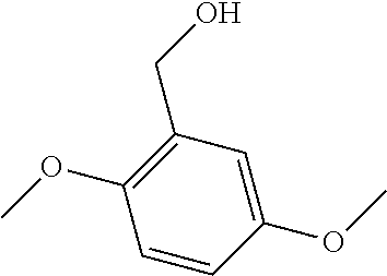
C1=CC(OC)=CC(CO)=C1OC
